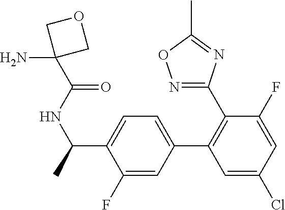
C1(C2=C(C3=CC=C(C(C)NC(=O)C4(N)COC4)C(F)=C3)C=C(Cl)C=C2F)=NOC(C)=N1
